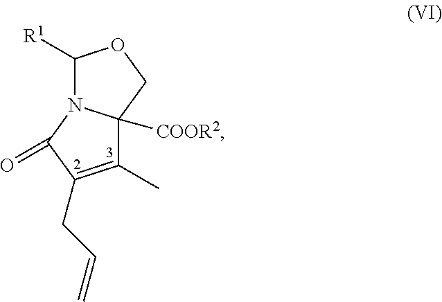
C1(C)=C(CC=C)C(=O)N2C1([COOR2])COC2[R1]
